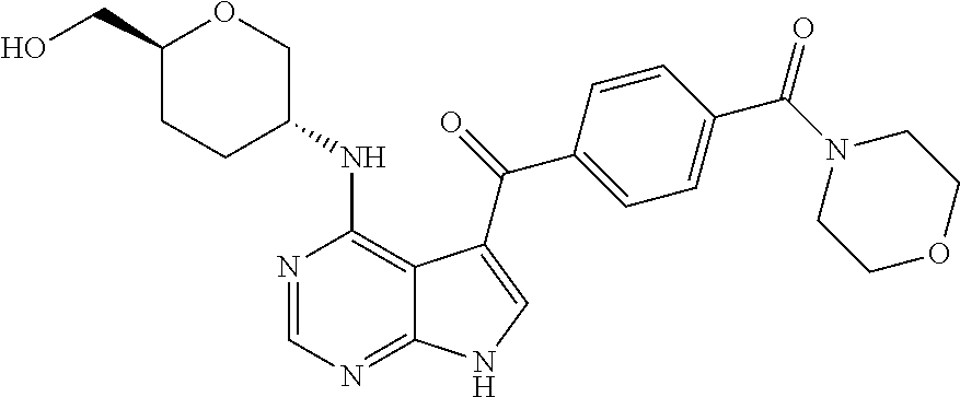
C1(C(N2CCOCC2)=O)=CC=C(C(=O)C2=CNC3=NC=NC(NC4COC(CO)CC4)=C32)C=C1
